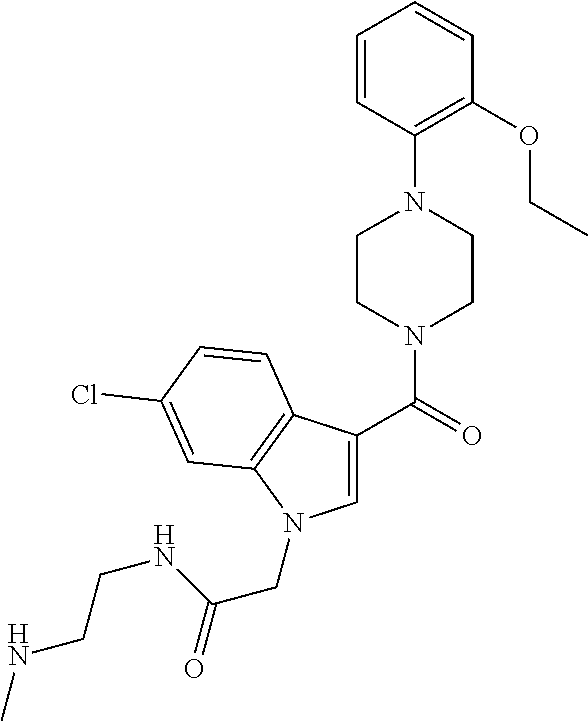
C1=CC(N2CCN(C(=O)C3=CN(CC(NCCNC)=O)C4=C3C=CC(Cl)=C4)CC2)=C(OCC)C=C1
